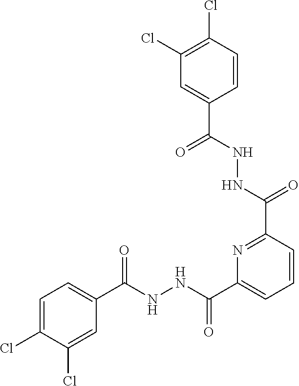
C1=C(Cl)C(Cl)=CC(C(NNC(C2=CC=CC(C(NNC(C3=CC(Cl)=C(Cl)C=C3)=O)=O)=N2)=O)=O)=C1
